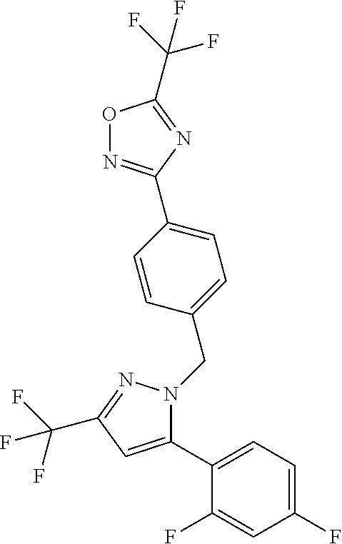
C1(F)=CC=C(C2=CC(C(F)(F)F)=NN2CC2=CC=C(C3=NOC(C(F)(F)F)=N3)C=C2)C(F)=C1
